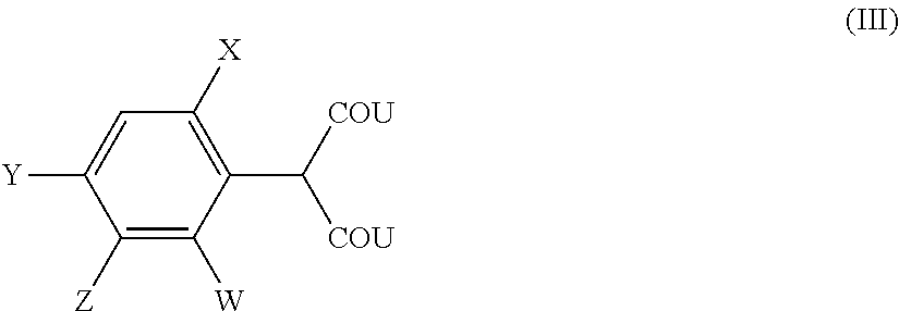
C1([Z])=C([W])C(C([COU])[COU])=C([X])C=C1[Y]
